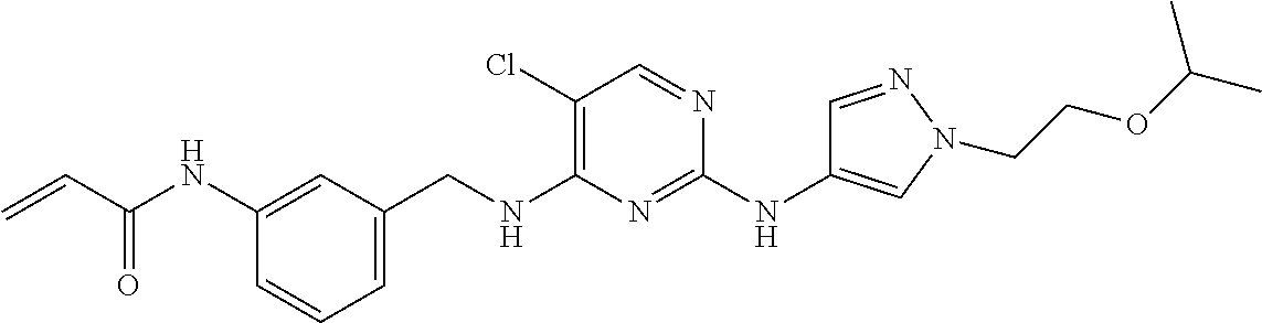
C1=CC=C(CNC2=C(Cl)C=NC(NC3=CN(CCOC(C)C)N=C3)=N2)C=C1NC(C=C)=O
